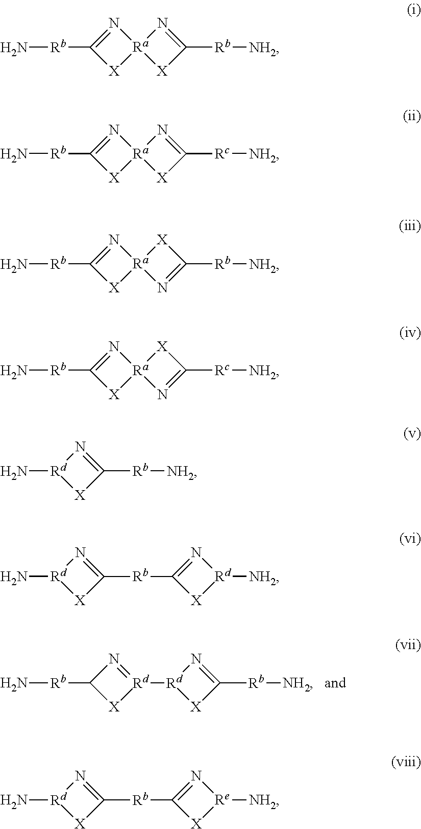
N1=[Rd]([Rd]2[X]C([Rb][NH2])=N2)[X]C1[Rb]N.N1=C([Rb]N)[X][Ra]12[X]C([Rb][NH2])=N2.N1=C([Rb]N)[X][Ra]12[X]C([Rc][NH2])=N2.N1=C([Rb]N)[X][Ra]12N=C([Rb][NH2])[X]2.N1=C([Rb]N)[X][Ra]12N=C([Rc][NH2])[X]2.[X]1C([Rb][NH2])=N[Rd]1N.[X]1[Rd]([NH2])N=C1[Rb]C1=N[Rd](N)[X]1.[X]1[Re]([NH2])N=C1[Rb]C1=N[Rd](N)[X]1
